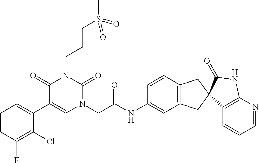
C1=CC(F)=C(Cl)C(C2=CN(CC(NC3=CC4=C(C=C3)CC3(C4)C4=C(N=CC=C4)NC3=O)=O)C(=O)N(CCCS(C)(=O)=O)C2=O)=C1
